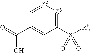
OC(=O)C1=CC(S([R8])(=O)=O)=[Z3][Z2]=C1
